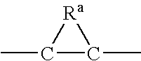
C1(C)C(C)[Ra]1
